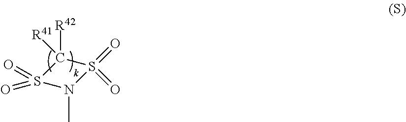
O=S1(=O)N(C)S(=O)(=O)C1([R41])[R42]
